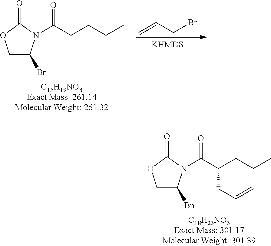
O=C1OCC([Bn])N1C(=O)CCCC.C(=C)CBr.O=C1OCC([Bn])N1C(=O)C(CCC)CC=C
